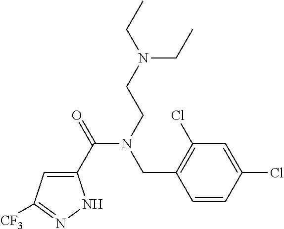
C1(C(=O)N(CCN(CC)CC)CC2=C(Cl)C=C(Cl)C=C2)=CC([CF3])=NN1
